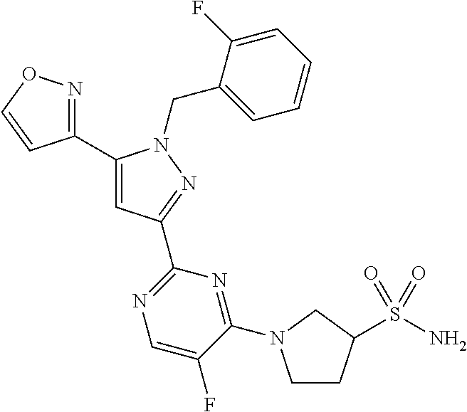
C1(C2=NOC=C2)=CC(C2=NC=C(F)C(N3CCC(S(N)(=O)=O)C3)=N2)=NN1CC1=CC=CC=C1F
